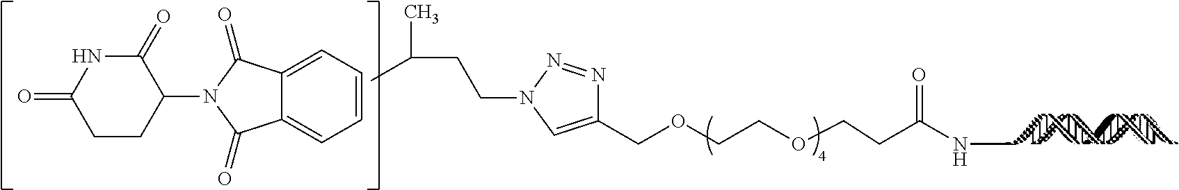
C1(COCCOCCC(NC)=O)=CN(CCC(C)C)N=N1.C1=CC=C2C(=C1)C(=O)N(C1C(=O)NC(=O)CC1)C2=O
